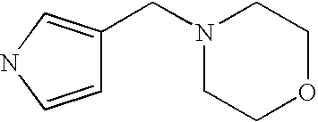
C1=CNC=C1CN1CCOCC1
